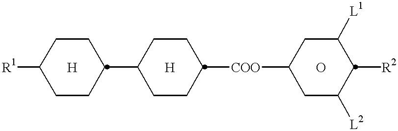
[R1]C1CCC(C2CCC([COO]C3CC([L2])C([R2])C([L1])C3)CC2)CC1.[H].[H].O
